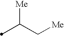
C(C[Me])(C)[Me]
